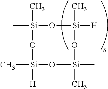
C[Si]1(C)O[Si]([H])(C)O[Si](C)(C)O[Si](C)([H])O1
